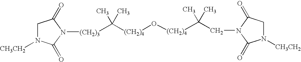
C([(CH2)4]O[(CH2)4]C(C)(C)CN1C(=O)CN([CH3CH2])C1=O)(C)(C)[(CH2)3]N1C(=O)CN([CH3CH2])C1=O
